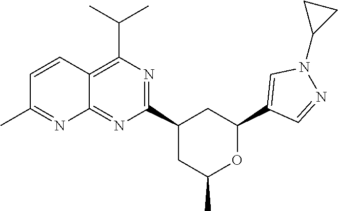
C1(C(C)C)=C2C(=NC(C3CC(C)OC(C4=CN(C5CC5)N=C4)C3)=N1)N=C(C)C=C2
